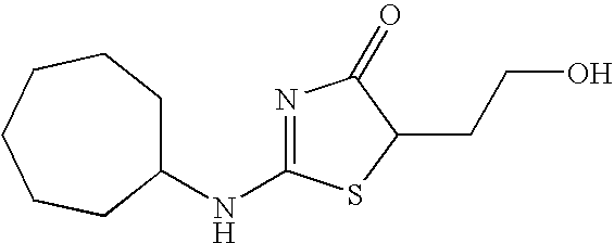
N1=C(NC2CCCCCC2)SC(CCO)C1=O
